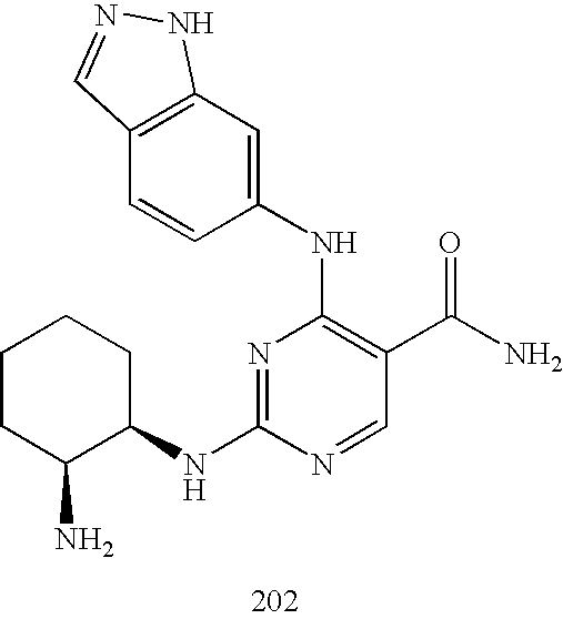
N1=C(NC2CCCCC2N)N=CC(C(N)=O)=C1NC1=CC2=C(C=C1)C=NN2
